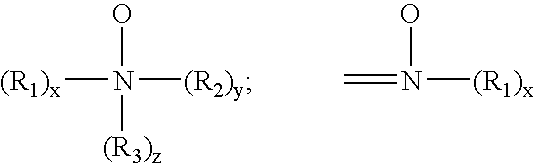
[(R1)x]N(O)([(R2)y])[(R3)z].N(=C)([(R1)x])O
